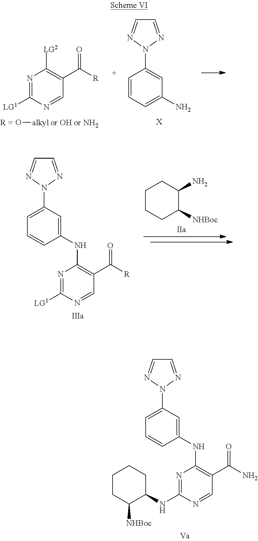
O[alkyl].N1=C([LG1])N=CC(C([R])=O)=C1[LG2].C1=CC=C(N)C=C1N1N=CC=N1.[X].C1CCC([NHBoc])C(N)C1.C1=C(N2N=CC=N2)C=C(NC2=C(C([R])=O)C=NC([LG1])=N2)C=C1.C1=C(N2N=CC=N2)C=C(NC2=C(C(N)=O)C=NC(NC3CCCCC3[NHBoc])=N2)C=C1
